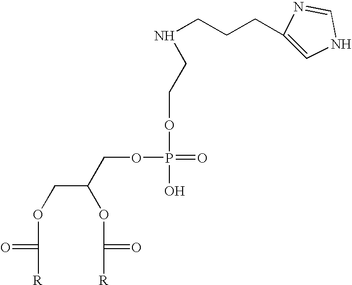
O(CC(OC(=O)[R])COP(O)(=O)OCCNCCCC1=CNC=N1)C(=O)[R]
